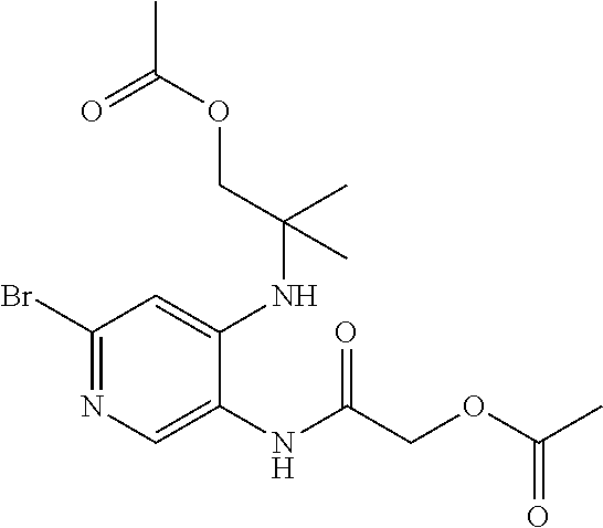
C1(Br)=NC=C(NC(COC(C)=O)=O)C(NC(COC(C)=O)(C)C)=C1
